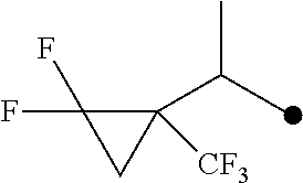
C1([CF3])(C(C)C)C(F)(F)C1
